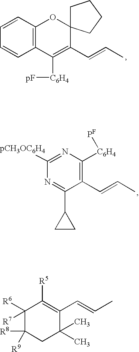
C1=CC2=C(C=C1)C([C6H4][pF])=C(C=CC)C1(O2)CCCC1.C1([pCH3OC6H4])=NC([C6H4][PF])=C(C=CC)C(C2CC2)=N1.C1([R7])([R6])C([R8])([R9])CC(C)(C)C(C=CC)=C1[R5]
